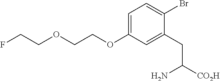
C1=C(OCCOCCF)C=C(CC([CO2H])N)C(Br)=C1
